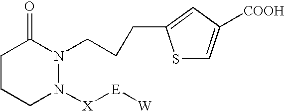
C1CCN([X][E][W])N(CCCC2=CC([COOH])=CS2)C1=O
